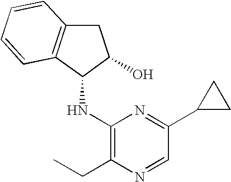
C1(NC2C3=C(CC2O)C=CC=C3)=C(CC)N=CC(C2CC2)=N1
